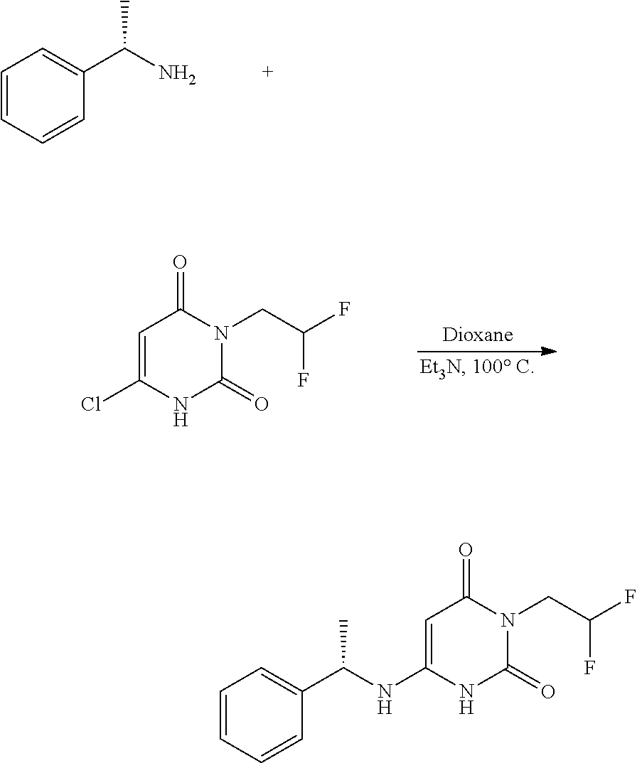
C1=CC=CC(C(C)NC2=CC(=O)N(CC(F)F)C(=O)N2)=C1.C1=CC=CC(C(N)C)=C1.C1=C(Cl)NC(=O)N(CC(F)F)C1=O
